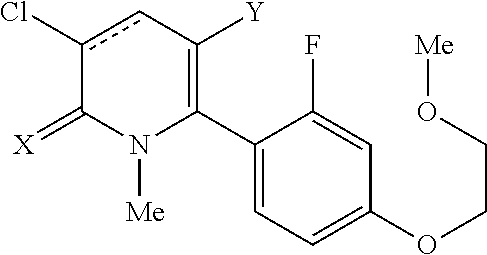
C1(C2=C([Y])cc(Cl)C(=[X])N2[Me])=CC=C(OCCO[Me])C=C1F
